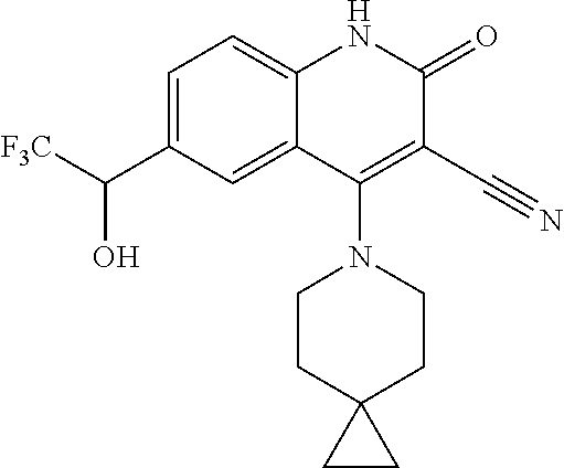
C1=C(C([F3C])O)C=C2C(=C1)NC(=O)C(C#N)=C2N1CCC2(CC1)CC2
